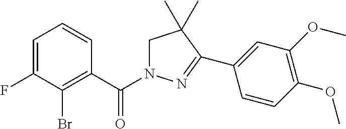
C1=C(F)C(Br)=C(C(N2CC(C)(C)C(C3=CC(OC)=C(OC)C=C3)=N2)=O)C=C1
